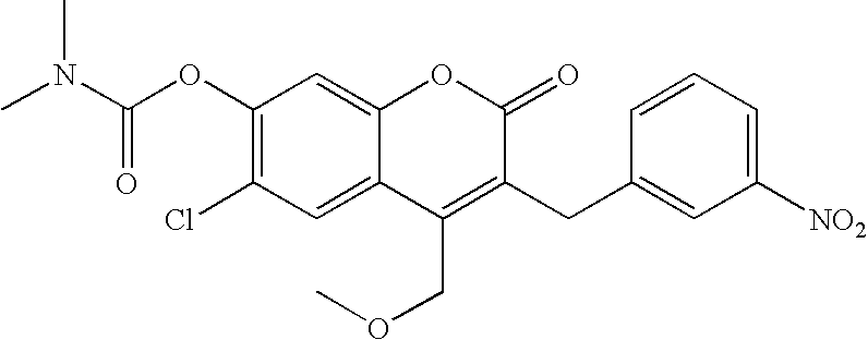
C1(OC(N(C)C)=O)=C(Cl)C=C2C(=C1)OC(=O)C(CC1=CC([NO2])=CC=C1)=C2COC
